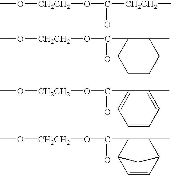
CO[CH2CH2]OC(=O)[CH2CH2]C.CO[CH2CH2]OC(=O)C1CCCCC1C.CO[CH2CH2]OC(=O)C1=CC=CC=C1C.CO[CH2CH2]OC(=O)C1C2C=CC(C1C)C2
